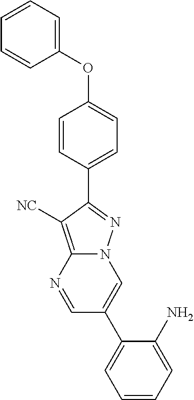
N12C(=C([NC])C(C3=CC=C(OC4=CC=CC=C4)C=C3)=N1)N=CC(C1=CC=CC=C1N)=C2
